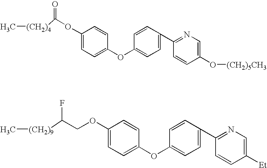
C[(CH2)4]C(OC1=CC=C(OC2=CC=C(C3=NC=C(O[(CH2)5CH3])C=C3)C=C2)C=C1)=O.C[(CH2)9]C(COC1=CC=C(OC2=CC=C(C3=NC=C([Et])C=C3)C=C2)C=C1)F
